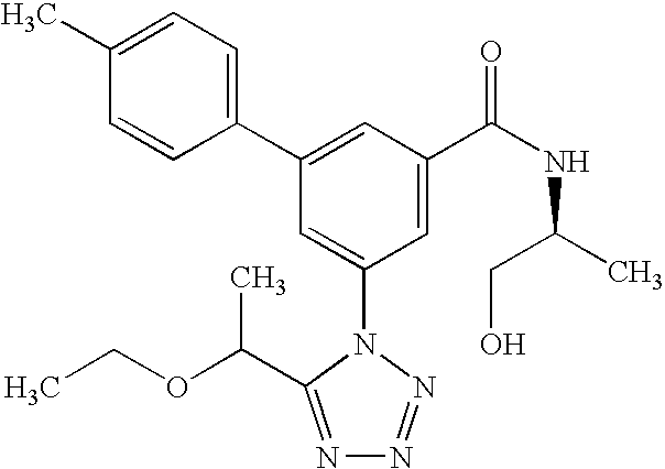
C1(C2=CC(C(NC(CO)C)=O)=CC(N3C(C(OCC)C)=NN=N3)=C2)=CC=C(C)C=C1
